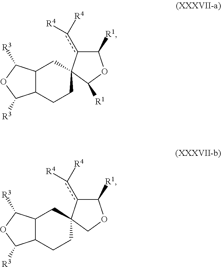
C12C(CCC3(C1)c(c([R4])[R4])C([R1])OC3[R1])C([R3])OC2[R3].C12C(CCC3(C1)c(c([R4])[R4])C([R1])OC3)C([R3])OC2[R3]
